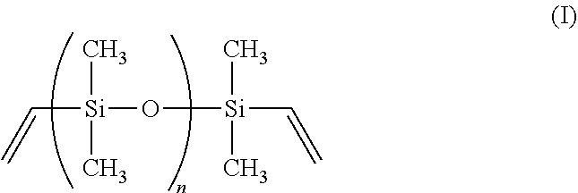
C([Si](C)(O[Si](C)(C)C=C)C)=C
